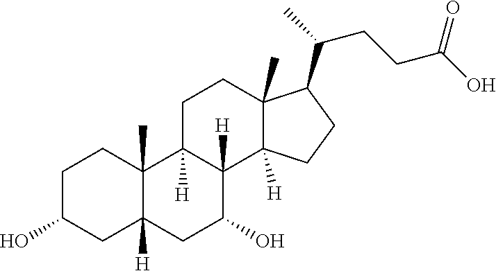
C1C(O)CC2([H])C(C)(C1)C1([H])C([H])(C(O)C2)C2([H])C(C)(CC1)C(C(C)CCC(=O)O)CC2
